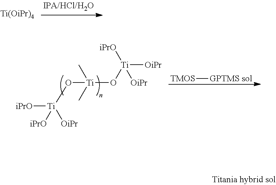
[Ti(OiPr)4].[iPrO][Ti]([iPrO])([OiPr])O[Ti](O[Ti]([OiPr])([OiPr])[iPrO])(C)C.[TMOS][GPTMS sol]
